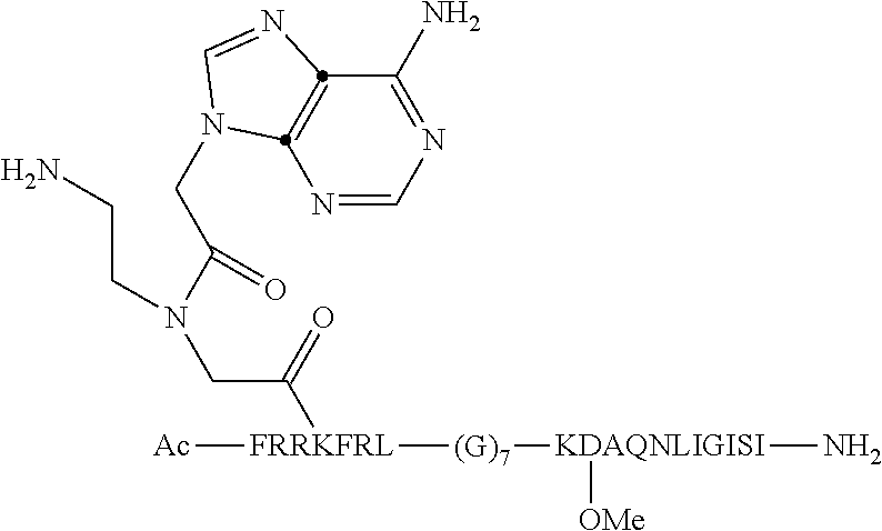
N1=CN=C(N)C2=C1N(CC(N(CCN)CC(=O)[FRRKFRL]([Ac])[(G)7][KDAQNLIGISI](N)[OMe])=O)C=N2
